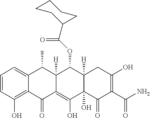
C1=CC(O)=C2C(=C1)C(C)C1([H])C(=C(O)C3(O)C([H])(C1OC(C1CCCCC1)=O)CC(O)=C(C(N)=O)C3=O)C2=O
